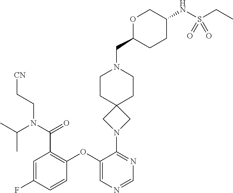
C1=C(F)C=CC(OC2=CN=CN=C2N2CC3(C2)CCN(CC2CCC(NS(CC)(=O)=O)CO2)CC3)=C1C(N(C(C)C)CC[CN])=O
